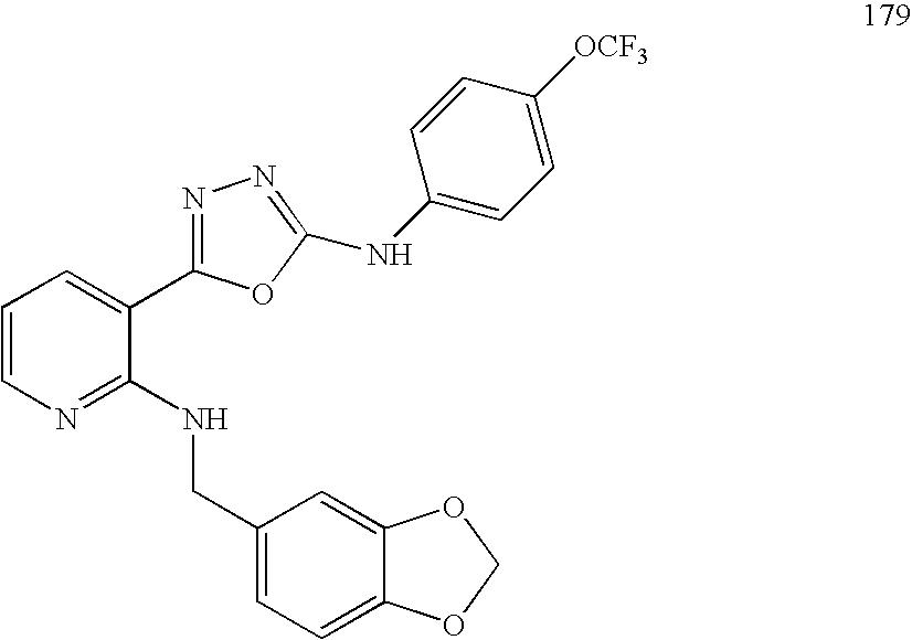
C1=CN=C(NCC2=CC=C3C(=C2)OCO3)C(C2=NN=C(NC3=CC=C([OCF3])C=C3)O2)=C1
